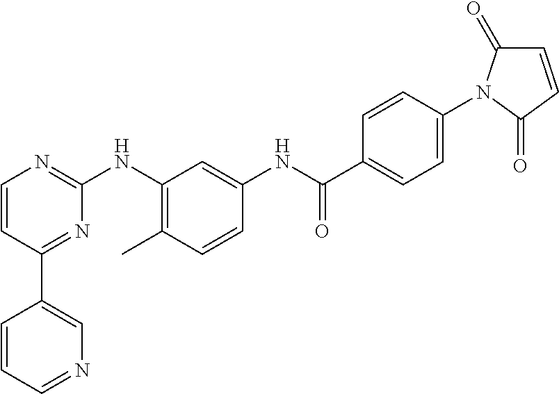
C1(C2=CN=CC=C2)=NC(NC2=C(C)C=CC(NC(C3=CC=C(N4C(=O)C=CC4=O)C=C3)=O)=C2)=NC=C1
